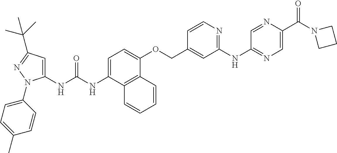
N(C(NC1=CC(C(C)(C)C)=NN1C1=CC=C(C)C=C1)=O)C1=CC=C(OCC2=CC(NC3=NC=C(C(N4CCC4)=O)N=C3)=NC=C2)C2=C1C=CC=C2
